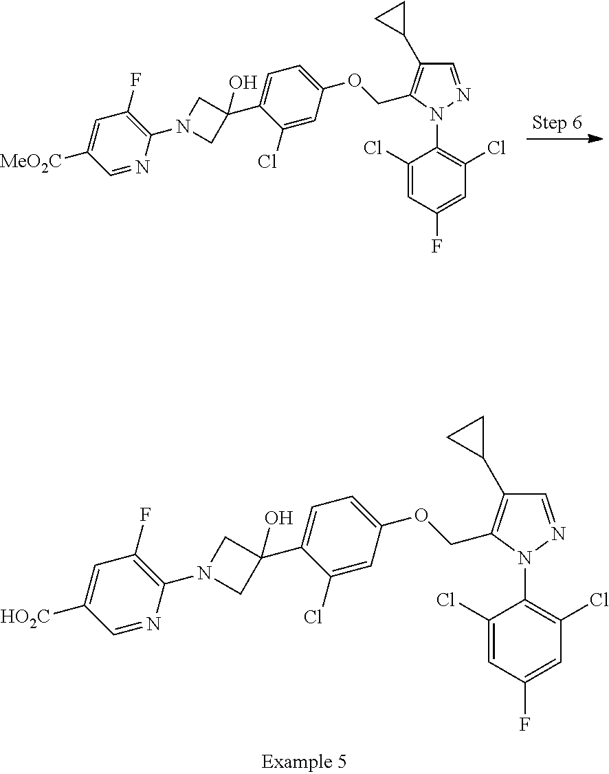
C1(Cl)=CC(F)=CC(Cl)=C1N1N=CC(C2CC2)=C1COC1=CC=C(C2(O)CN(C3=C(F)C=C([MeO2C])C=N3)C2)C(Cl)=C1.C1(Cl)=CC(F)=CC(Cl)=C1N1N=CC(C2CC2)=C1COC1=CC=C(C2(O)CN(C3=C(F)C=C([HO2C])C=N3)C2)C(Cl)=C1
